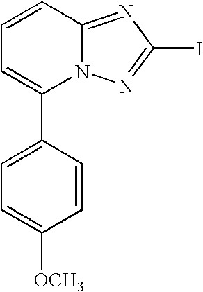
N12C(=NC(I)=N1)C=CC=C2C1=CC=C([OCH3])C=C1
